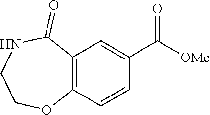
C12=C(C=C(C([OMe])=O)C=C1)C(=O)NCCO2
